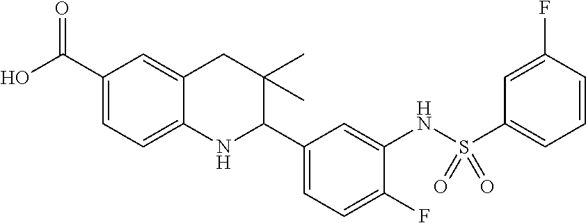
C1(C(O)=O)=CC=C2C(=C1)CC(C)(C)C(C1=CC=C(F)C(NS(C3=CC=CC(F)=C3)(=O)=O)=C1)N2
